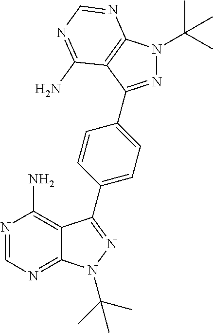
N1=CN=C2C(=C1N)C(C1=CC=C(C3=NN(C(C)(C)C)C4=C3C(N)=NC=N4)C=C1)=NN2C(C)(C)C
